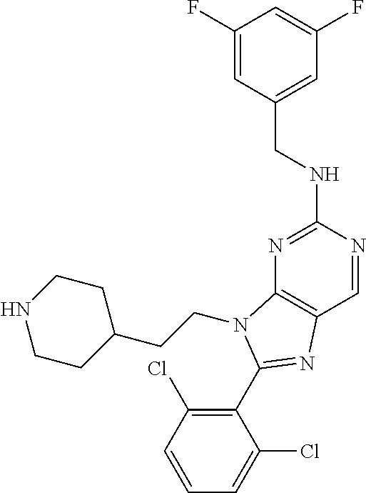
C1(F)=CC(CNC2=NC3=C(C=N2)N=C(C2=C(Cl)C=CC=C2Cl)N3CCC2CCNCC2)=CC(F)=C1
